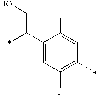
C1(C(*)CO)=CC(F)=C(F)C=C1F
